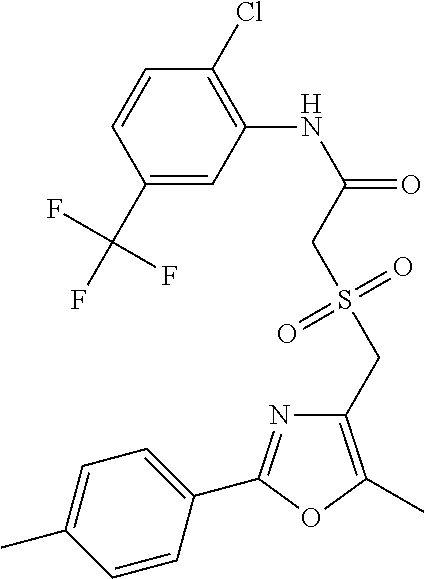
C1(C(F)(F)F)=CC(NC(=O)CS(CC2=C(C)OC(C3=CC=C(C)C=C3)=N2)(=O)=O)=C(Cl)C=C1
